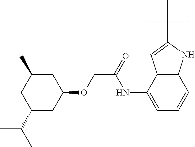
C12=C(C(NC(COC3CC(C)CC(C(C)C)C3)=O)=CC=C1)C=C(C(C)(C)C)N2
